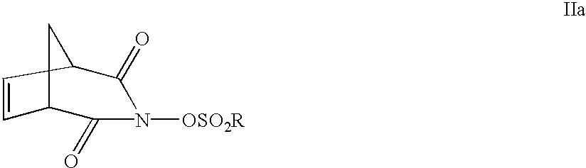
C1=CC2C(=O)N([OSO2R])C(=O)C1C2
